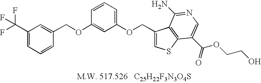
C1(C(F)(F)F)=CC=CC(COC2=CC(OCC3=CSC4=C3C(N)=NC=C4C(=O)OCCO)=CC=C2)=C1
